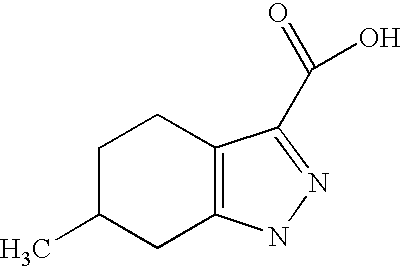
C1C(C)CC2=C(C1)C(C(=O)O)=NN2
